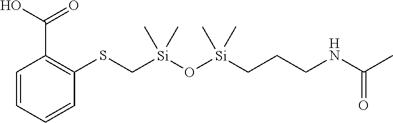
C1=CC=CC(SC[Si](O[Si](CCCNC(C)=O)(C)C)(C)C)=C1C(O)=O
